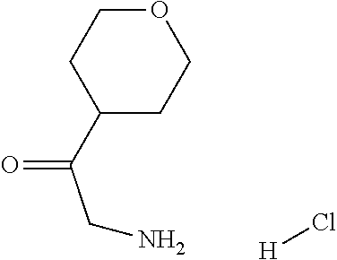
C1COCCC1C(CN)=O.[H]Cl
